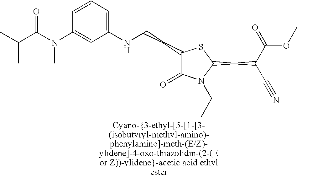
C1(CCNC2=CC=CC(N(C(C(C)C)=O)C)=C2)C(=O)N(CC)C(CC(C(=O)OCC)C#N)S1
